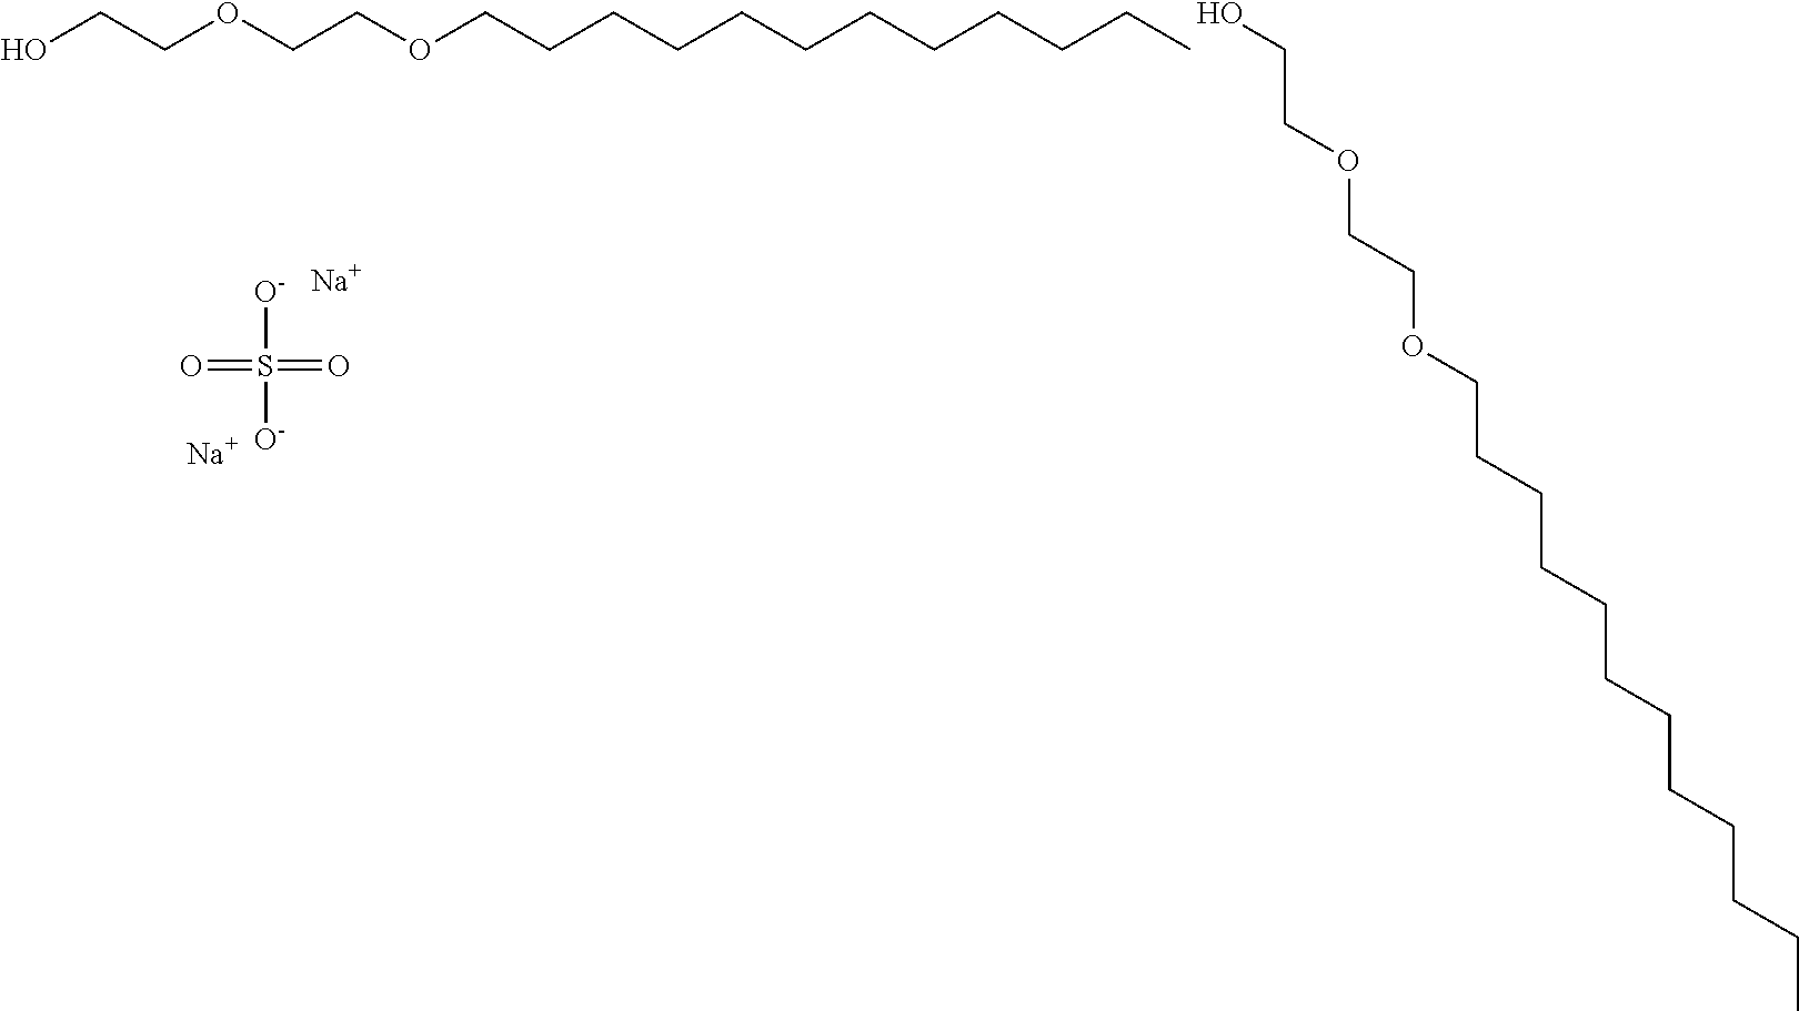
OCCOCCOCCCCCCCCCCCC.[O-]S([O-])(=O)=O.[Na].[Na].OCCOCCOCCCCCCCCCCCC
